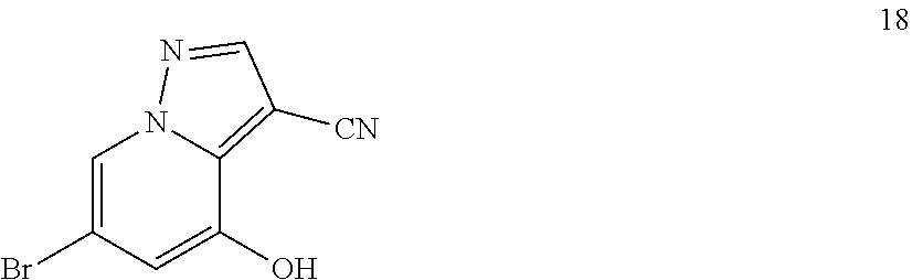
C1=C(Br)C=C(O)C2=C([CN])C=NN12
